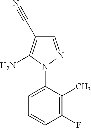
C1=C(N2N=CC(C#N)=C2N)C(C)=C(F)C=C1
